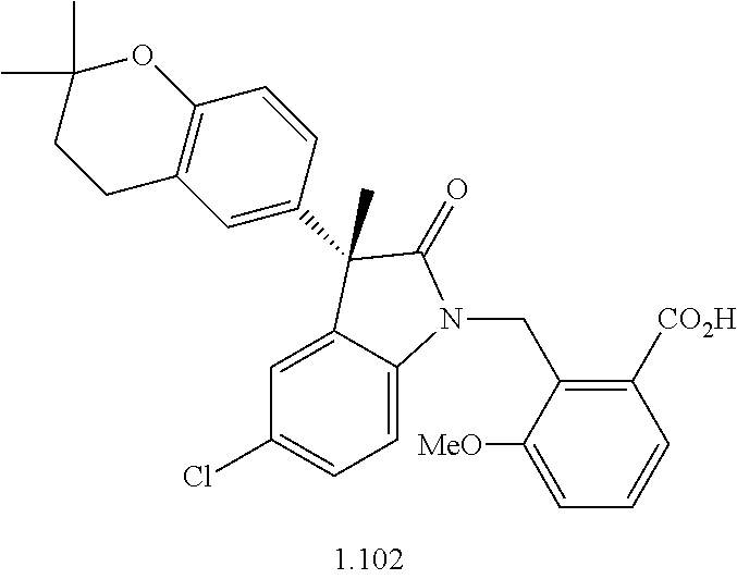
C1=C2C(=CC=C1Cl)N(CC1=C([CO2H])C=CC=C1[MeO])C(=O)C2(C)C1=CC2=C(C=C1)OC(C)(C)CC2
